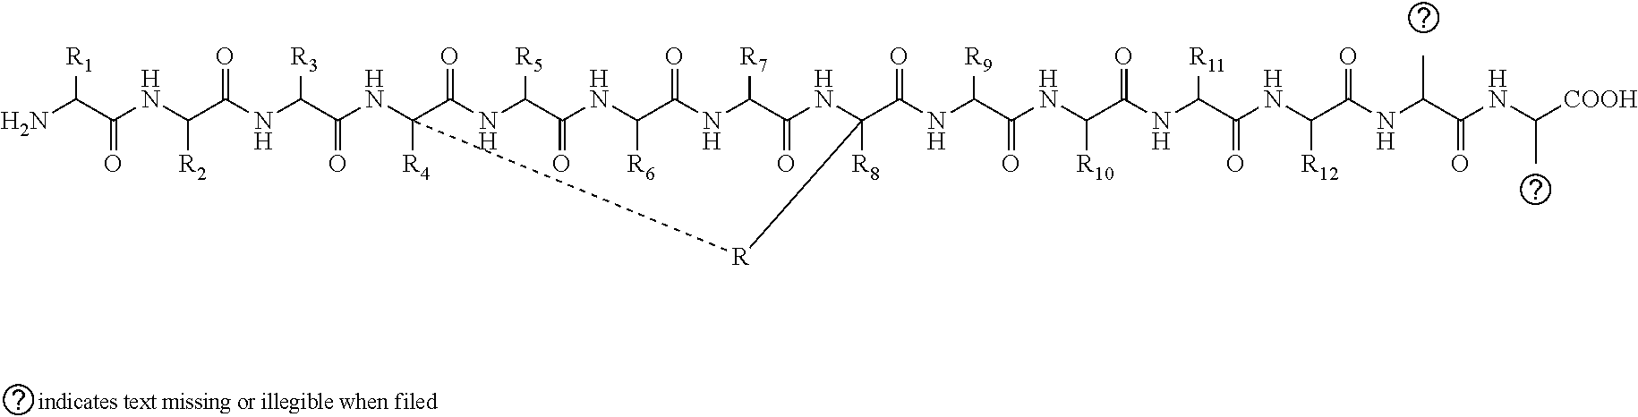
NC(C(NC(C(NC(C(NC1([R4])C(=O)NC([R5])C(=O)NC([R6])C(=O)NC([R7])C(=O)NC(C(NC(C(NC(C(NC(C(NC(C(NC(C(NC([COOH])C)=O)C)=O)[R12])=O)[R11])=O)[R10])=O)[R9])=O)([R8])[R]1)=O)[R3])=O)[R2])=O)[R1]
